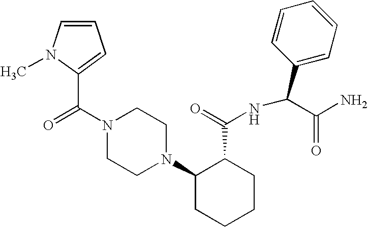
C(N1CCN(C2CCCCC2C(=O)NC(C2=CC=CC=C2)C(N)=O)CC1)(=O)C1=CC=CN1C
